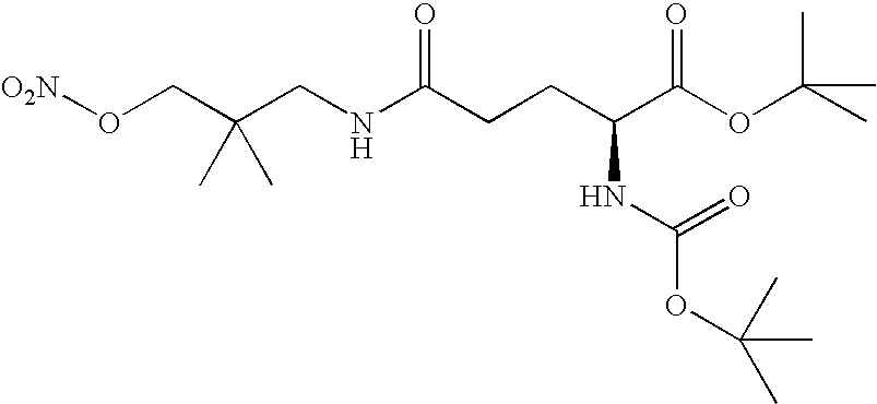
C(CO[O2N])(CNC(CCC(C(OC(C)(C)C)=O)NC(OC(C)(C)C)=O)=O)(C)C
